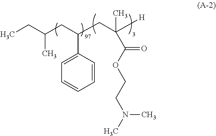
C(CC([H])(C)C(OCCN(C)C)=O)(CC(CC)C)C1=CC=CC=C1
